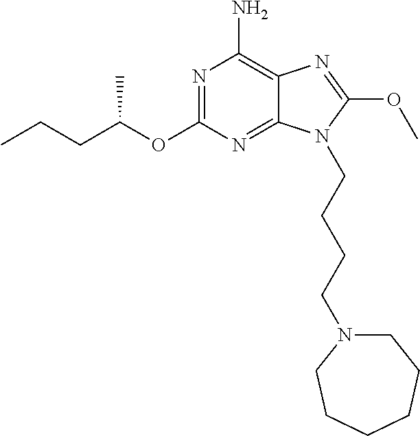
CCCC(OC1=NC(N)=C2C(=N1)N(CCCCN1CCCCCC1)C(OC)=N2)C
